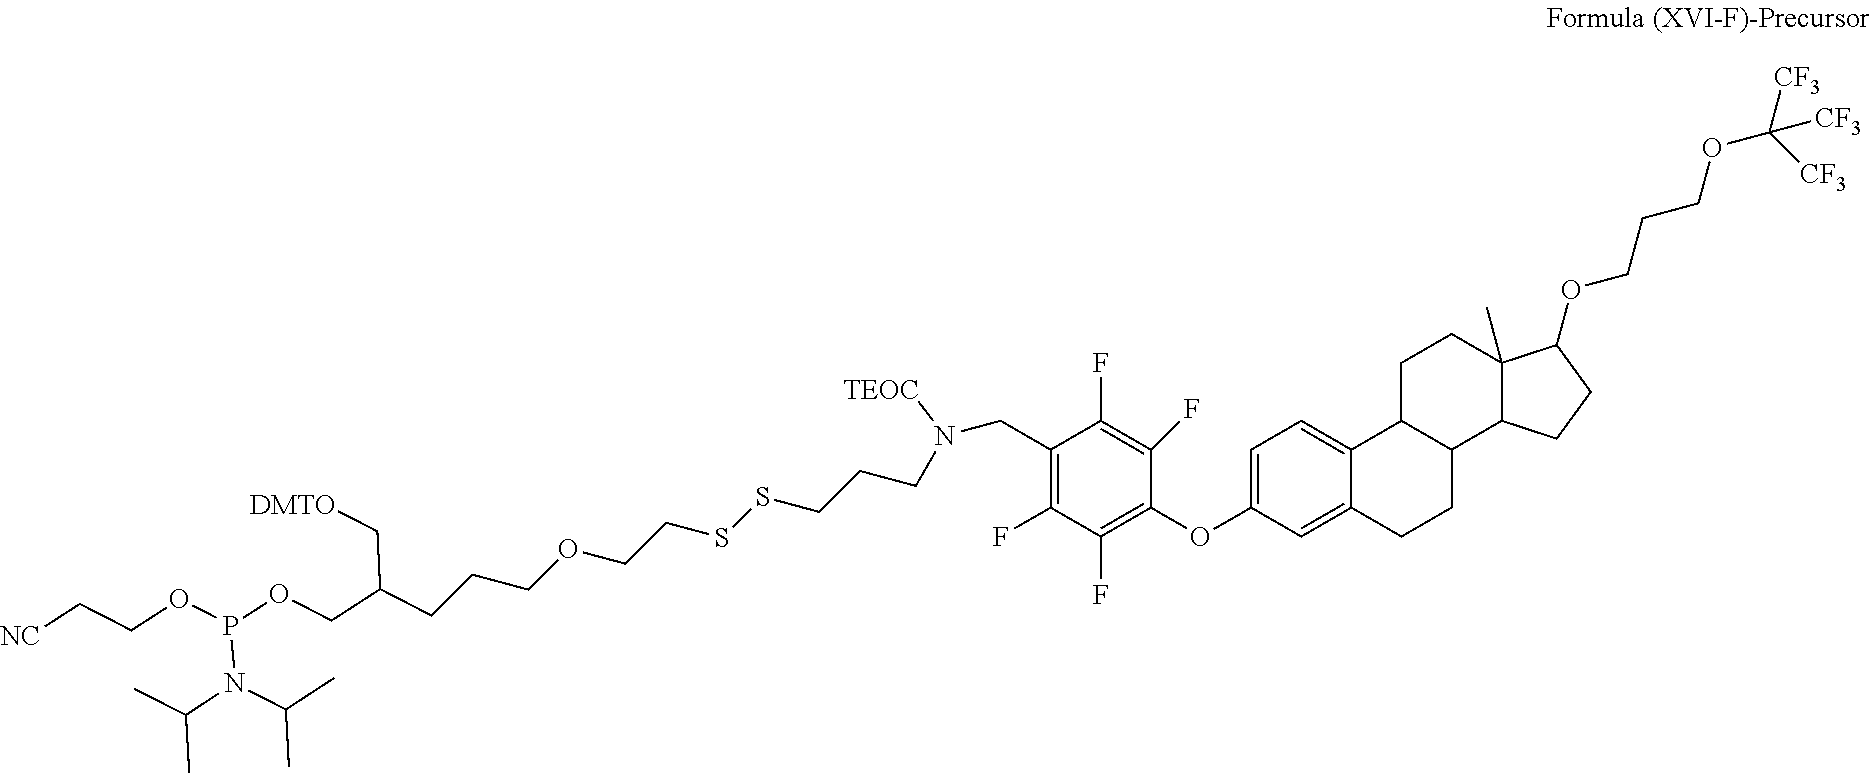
C1=C2C(=CC=C1OC1=C(F)C(F)=C(CN(CCCSSCCOCCCC(COP(OCC[NC])N(C(C)C)C(C)C)C[DMTO])[TEOC])C(F)=C1F)C1C(CC2)C2C(C)(CC1)C(OCCCOC([CF3])([CF3])[CF3])CC2
